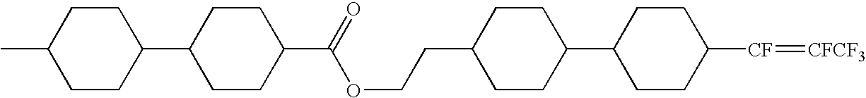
C1CC([CF]=[CFCF3])CCC1C1CCC(CCOC(C2CCC(C3CCC(C)CC3)CC2)=O)CC1
